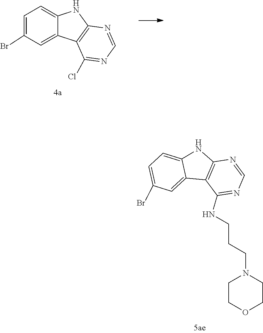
C1(Br)=CC=C2NC3=C(C2=C1)C(Cl)=NC=N3.C12=C(NC3=CC=C(Br)C=C13)N=CN=C2NCCCN1CCOCC1
